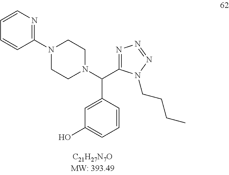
C1(N2CCN(C(C3=NN=NN3CCCC)C3=CC(O)=CC=C3)CC2)=NC=CC=C1
